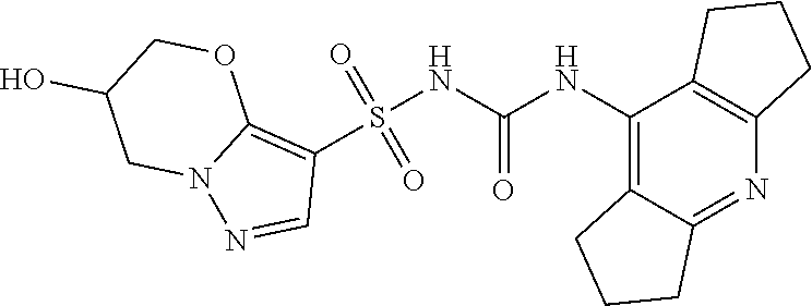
S(NC(NC1=C2C(=NC3=C1CCC3)CCC2)=O)(C1=C2N(N=C1)CC(O)CO2)(=O)=O
